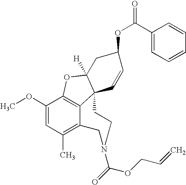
C12=C3C(OC)=CC(C)=C1CN(C(=O)OCC=C)CCC21C([H])(O3)CC(OC(=O)C2=CC=CC=C2)C=C1
